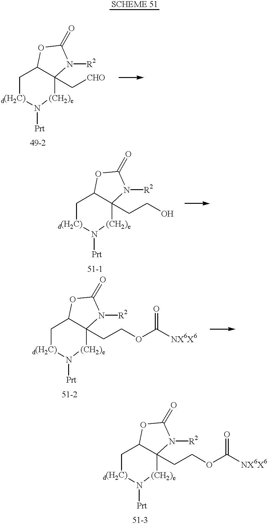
C1[d(H2C)]N([Prt])[(CH2)e]C2(C[CHO])C1OC(=O)N2[R2].C1[d(H2C)]N([Prt])[(CH2)e]C2(CCO)C1OC(=O)N2[R2].C1[d(H2C)]N([Prt])[(CH2)e]C2(CCOC([NX6X6])=O)C1OC(=O)N2[R2].C1[d(H2C)]N([Prt])[(CH2)e]C2(CCOC([NX6X6])=O)C1OC(=O)N2[R2]
